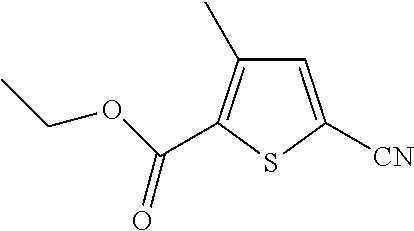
C1=C([CN])SC(C(OCC)=O)=C1C
